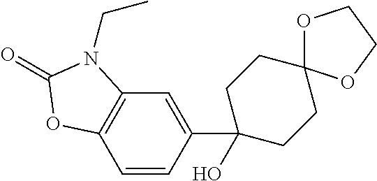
C12=C(C=CC(C3(O)CCC4(CC3)OCCO4)=C1)OC(=O)N2CC
